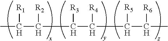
CC(C([R2])C(C([R4])C(C([R6])C)[R5])[R3])[R1]
